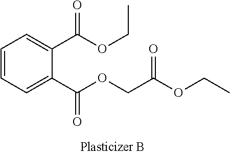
C1=CC=C(C(OCC(OCC)=O)=O)C(C(OCC)=O)=C1
